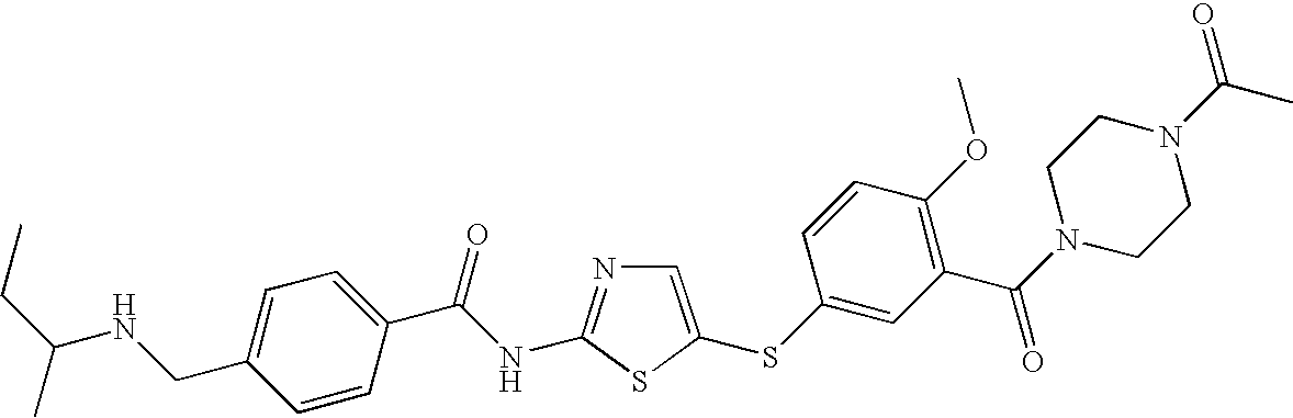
C1=C(SC2=CC(C(N3CCN(C(C)=O)CC3)=O)=C(OC)C=C2)SC(NC(C2=CC=C(CNC(CC)C)C=C2)=O)=N1
